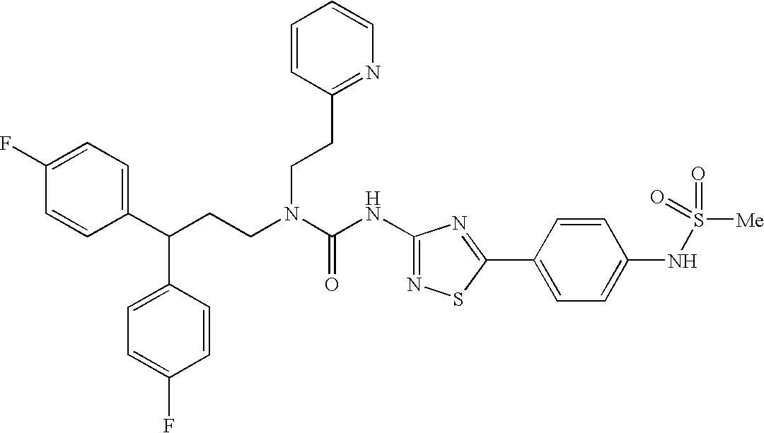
C1(C(CCN(C(NC2=NSC(C3=CC=C(NS([Me])(=O)=O)C=C3)=N2)=O)CCC2=NC=CC=C2)C2=CC=C(F)C=C2)=CC=C(F)C=C1
